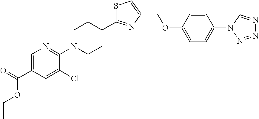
S1C(C2CCN(C3=NC=C(C(=O)OCC)C=C3Cl)CC2)=NC(COC2=CC=C(N3C=NN=N3)C=C2)=C1
